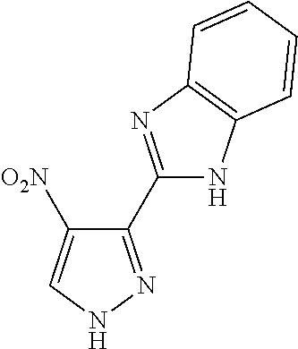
C1(C2=NC3=C(N2)C=CC=C3)=NNC=C1[O2N]
